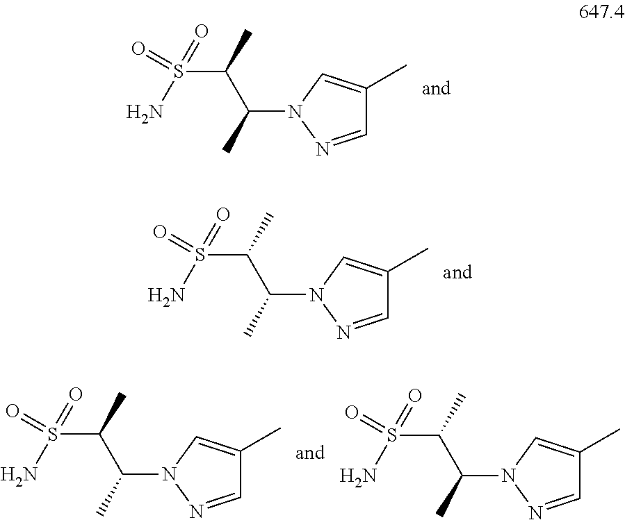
C1=NN(C(C)C(C)S(=O)(N)=O)C=C1C.C1=NN(C(C)C(C)S(=O)(N)=O)C=C1C.C1=NN(C(C)C(C)S(=O)(N)=O)C=C1C.C1=NN(C(C)C(C)S(=O)(N)=O)C=C1C
